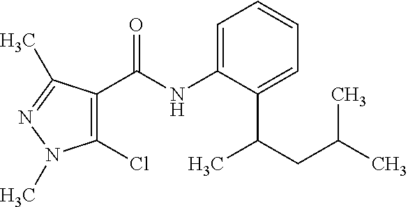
C1=C(NC(=O)C2=C(Cl)N(C)N=C2C)C(C(CC(C)C)C)=CC=C1
